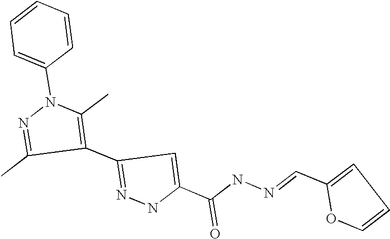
C1=C(N2N=C(C)C(C3=NNC(C(=O)NN=CC4=CC=CO4)=C3)=C2C)C=CC=C1
